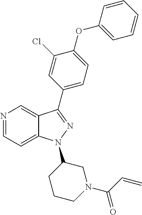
N1=CC=C2C(=C1)C(C1=CC=C(OC3=CC=CC=C3)C(Cl)=C1)=NN2C1CCCN(C(=O)C=C)C1
